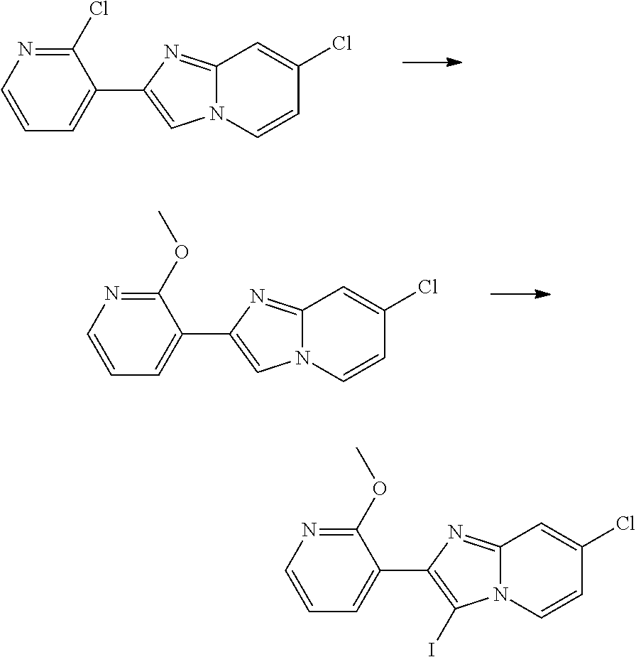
C1(Cl)=NC=CC=C1C1=CN2C(=N1)C=C(Cl)C=C2.C1(OC)=NC=CC=C1C1=CN2C(=N1)C=C(Cl)C=C2.C1(OC)=NC=CC=C1C1=C(I)N2C(=N1)C=C(Cl)C=C2
